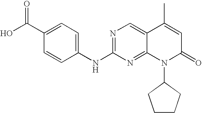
C1(C(O)=O)=CC=C(NC2=NC=C3C(=N2)N(C2CCCC2)C(=O)C=C3C)C=C1
